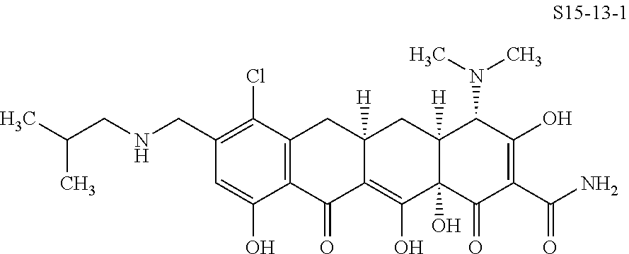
C12=C(C(=O)C3=C(O)C4(O)C([H])(CC3([H])C1)C(N(C)C)C(O)=C(C(N)=O)C4=O)C(O)=CC(CNCC(C)C)=C2Cl
